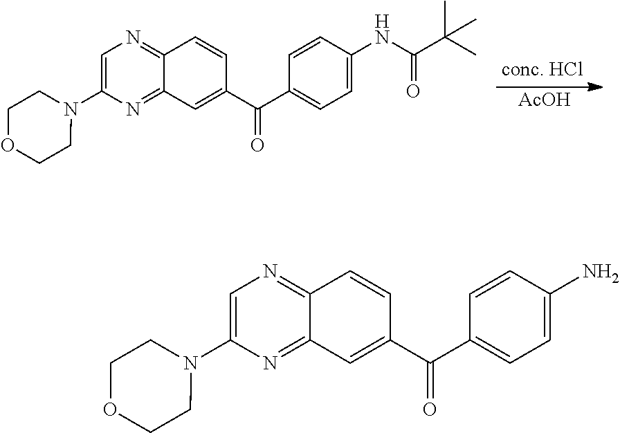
C12=NC=C(N3CCOCC3)N=C1C=C(C(C1=CC=C(NC(C(C)(C)C)=O)C=C1)=O)C=C2.[AcOH].C12=NC=C(N3CCOCC3)N=C1C=C(C(C1=CC=C(N)C=C1)=O)C=C2
